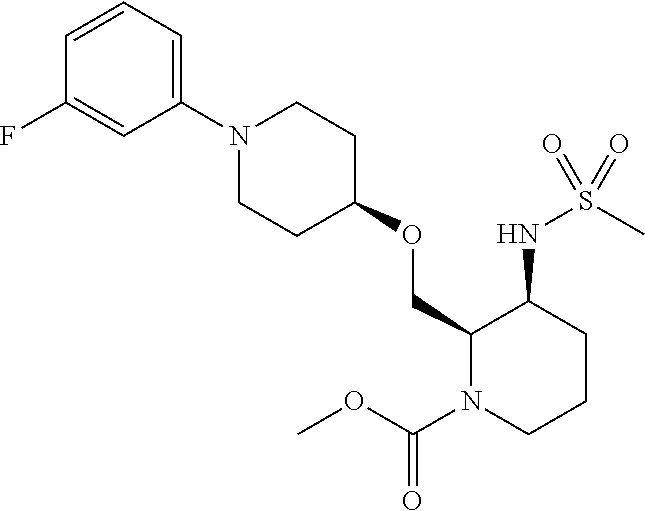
C1(OCC2C(NS(C)(=O)=O)CCCN2C(OC)=O)CCN(C2=CC=CC(F)=C2)CC1
